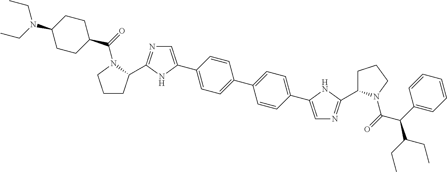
C1CC(C2=NC=C(C3=CC=C(C4=CC=C(C5=CN=C(C6CCCN6C(C(C(CC)CC)C6=CC=CC=C6)=O)N5)C=C4)C=C3)N2)N(C(C2CCC(N(CC)CC)CC2)=O)C1
